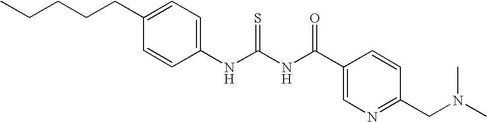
N(C(NC(=O)C1=CN=C(CN(C)C)C=C1)=S)C1=CC=C(CCCCC)C=C1
